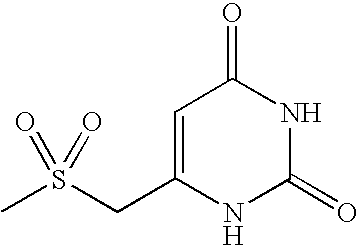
C1=C(CS(C)(=O)=O)NC(=O)NC1=O
